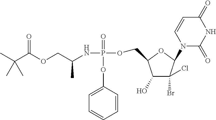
C1=CC(OP(NC(COC(C(C)(C)C)=O)C)(=O)OCC2C(O)C(Br)(Cl)C(N3C(=O)NC(=O)C=C3)O2)=CC=C1
